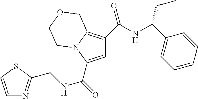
C1=C(C(=O)NCC2=NC=CS2)N2C(=C1C(=O)NC(C1=CC=CC=C1)CC)COCC2
